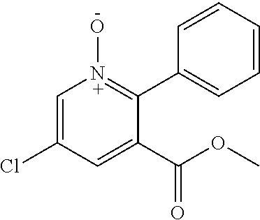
C1=C(Cl)C=C(C(=O)OC)C(C2=CC=CC=C2)=N1O
